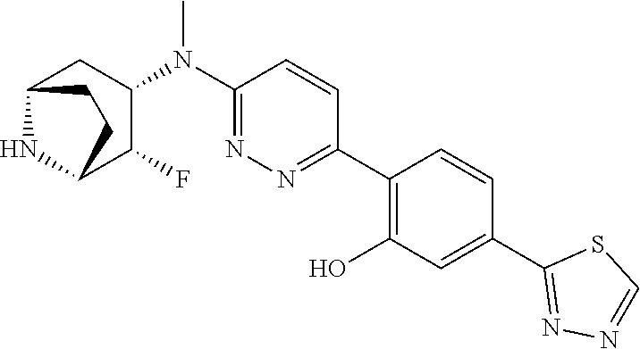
C1(N(C2=NN=C(C3=C(O)C=C(C4=NN=CS4)C=C3)C=C2)C)CC2NC(C1F)CC2
